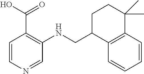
C1=CC2=C(C=C1)C(CNC1=C(C(O)=O)C=CN=C1)CCC2(C)C
